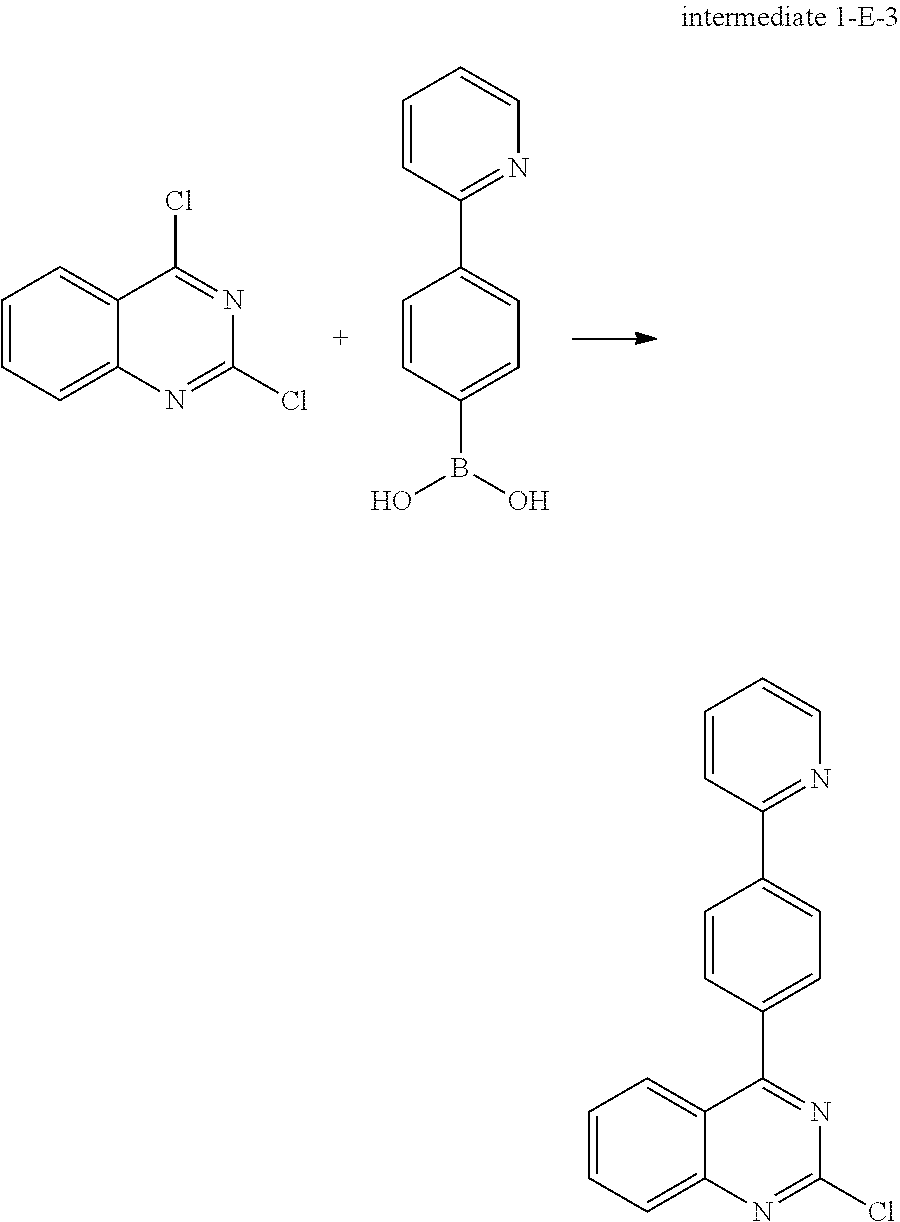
C1=CC=C2C(=C1)C(Cl)=NC(Cl)=N2.C1=CC(B(O)O)=CC=C1C1=NC=CC=C1.C1=CC(C2=NC(Cl)=NC3=CC=CC=C23)=CC=C1C1=NC=CC=C1
